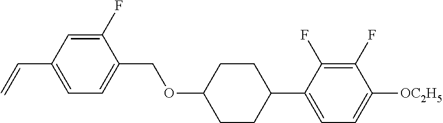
C1(F)=CC(C=C)=CC=C1COC1CCC(C2=CC=C([OC2H5])C(F)=C2F)CC1
